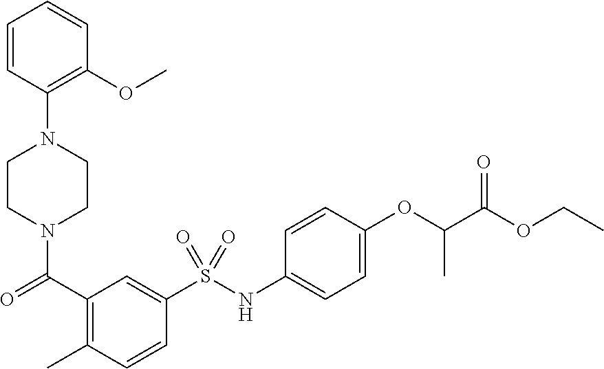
C1CN(C(=O)C2=C(C)C=CC(S(NC3=CC=C(OC(C(OCC)=O)C)C=C3)(=O)=O)=C2)CCN1C1=C(OC)C=CC=C1
